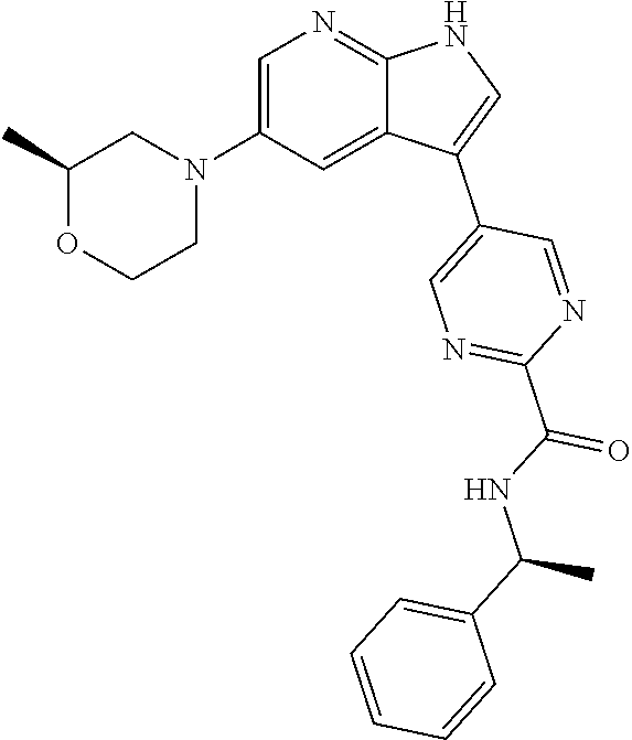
C1=C(N2CC(C)OCC2)C=C2C(=N1)NC=C2C1=CN=C(C(NC(C2=CC=CC=C2)C)=O)N=C1
